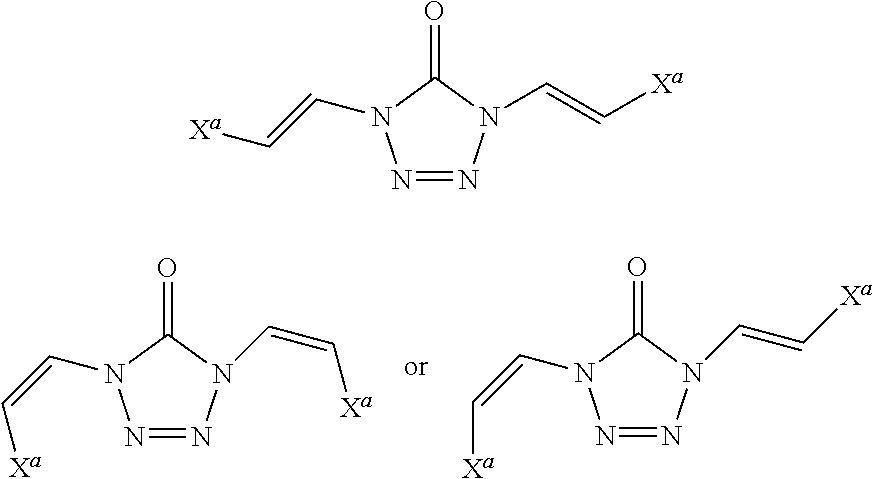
C(=C[Xa])N1N=NN(C=C[Xa])C1=O.C(=C[Xa])N1N=NN(C=C[Xa])C1=O.C(=C[Xa])N1N=NN(C=C[Xa])C1=O
